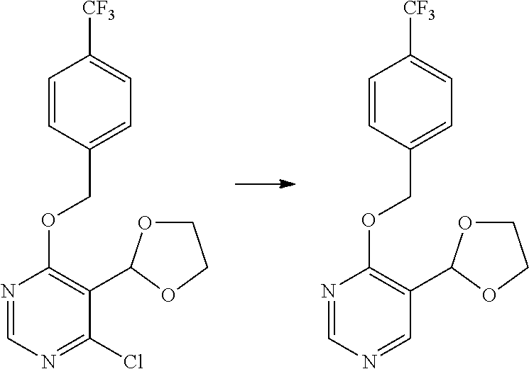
C1(C2OCCO2)=C(OCC2=CC=C([CF3])C=C2)N=CN=C1Cl.C1(C2OCCO2)=C(OCC2=CC=C([CF3])C=C2)N=CN=C1
